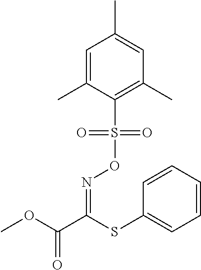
O(S(C1=C(C)C=C(C)C=C1C)(=O)=O)N=C(C(OC)=O)SC1=CC=CC=C1
